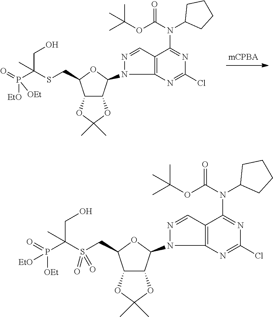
C12C(OC(C)(C)O1)C(N1C3=C(C=N1)C(N(C1CCCC1)C(OC(C)(C)C)=O)=NC(Cl)=N3)OC2CSC(P(=O)([EtO])[OEt])(CO)C.C12C(OC(C)(C)O1)C(N1C3=C(C=N1)C(N(C1CCCC1)C(OC(C)(C)C)=O)=NC(Cl)=N3)OC2CS(C(P(=O)([EtO])[OEt])(CO)C)(=O)=O
